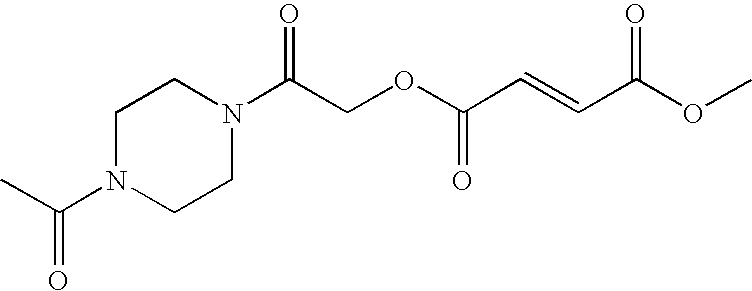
N1(C(COC(=O)C=CC(=O)OC)=O)CCN(C(C)=O)CC1
